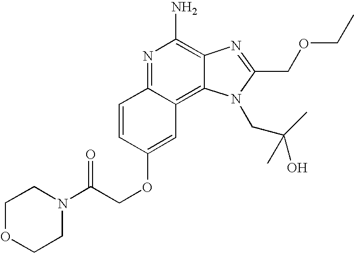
N1=C2C(=C3C(=C1N)N=C(COCC)N3CC(O)(C)C)C=C(OCC(N1CCOCC1)=O)C=C2
